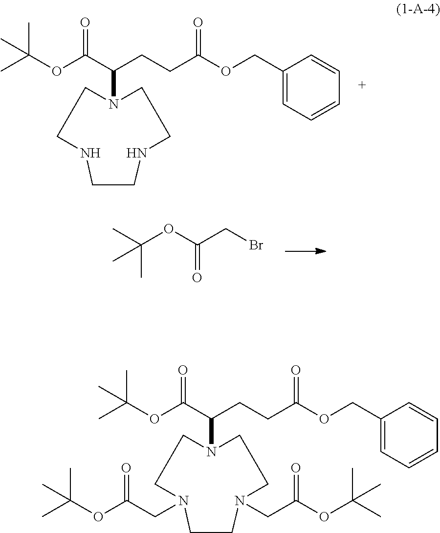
C(=O)(OC(C)(C)C)CBr.O(C(=O)C(CCC(OCC1=CC=CC=C1)=O)N1CCNCCNCC1)C(C)(C)C.O(C(=O)C(CCC(OCC1=CC=CC=C1)=O)N1CCN(CC(OC(C)(C)C)=O)CCN(CC(OC(C)(C)C)=O)CC1)C(C)(C)C
